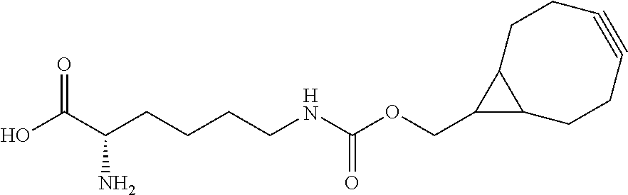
OC(C(CCCCNC(OCC1C2C1CCC#CCC2)=O)N)=O
